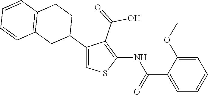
C1=C(OC)C(C(=O)NC2=C(C(=O)O)C(C3CCC4=C(C3)C=CC=C4)=CS2)=CC=C1
